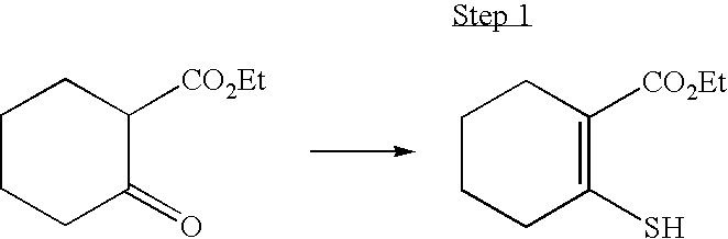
C1CCC(=O)C([CO2Et])C1.C1CCC(S)=C([CO2Et])C1
